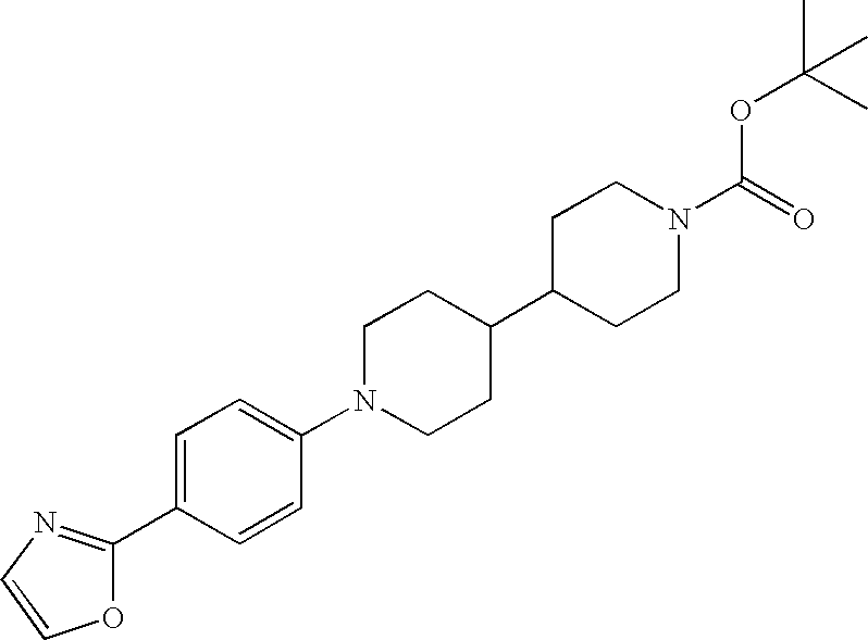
C1=C(C2=NC=CO2)C=CC(N2CCC(C3CCN(C(=O)OC(C)(C)C)CC3)CC2)=C1
